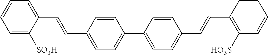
C1=C([SO3H])C(C=CC2=CC=C(C3=CC=C(C=CC4=C([HO3S])C=CC=C4)C=C3)C=C2)=CC=C1
